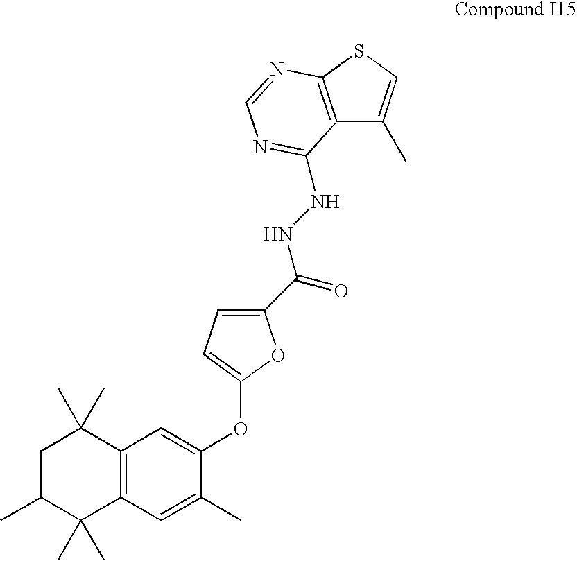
C1C(C)C(C)(C)C2=C(C1(C)C)C=C(OC1=CC=C(C(NNC3=NC=NC4=C3C(C)=CS4)=O)O1)C(C)=C2
